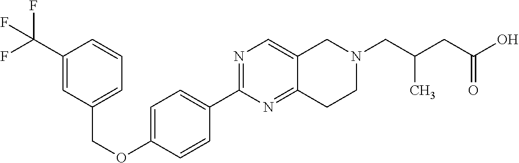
C1(C(F)(F)F)=CC(COC2=CC=C(C3=NC=C4C(=N3)CCN(CC(C)CC(=O)O)C4)C=C2)=CC=C1
